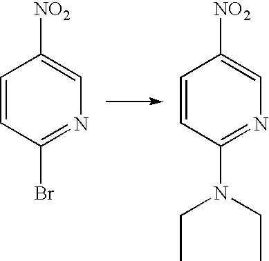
C1=CC(Br)=NC=C1[NO2].C1=CC(N(CC)CC)=NC=C1[NO2]
